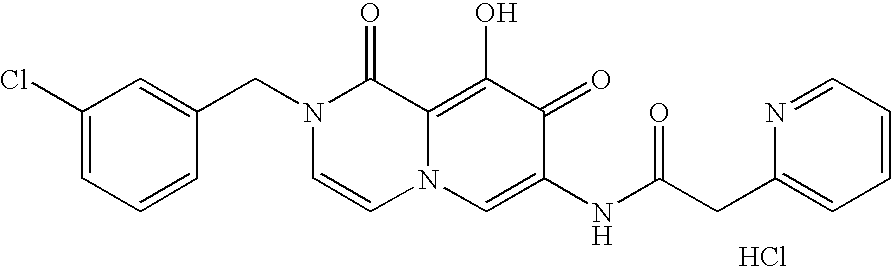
C1(Cl)=CC=CC(CN2C=CN3C(=C(O)C(=O)C(NC(CC4=CC=CC=N4)=O)=C3)C2=O)=C1.Cl
